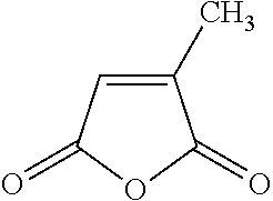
C1=C(C)C(=O)OC1=O
